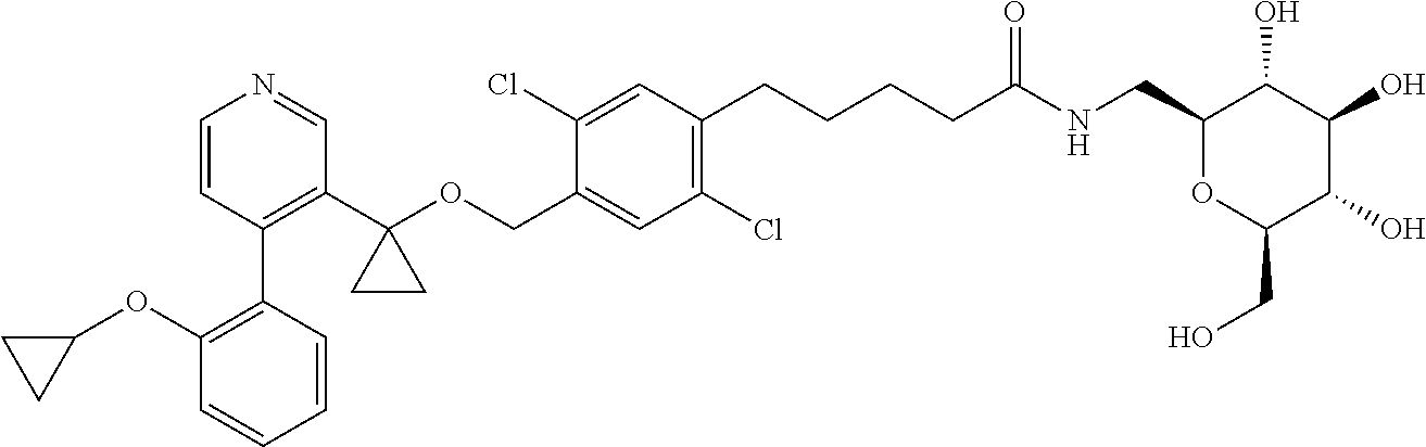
C1=CC(C2=C(OC3CC3)C=CC=C2)=C(C2(OCC3=CC(Cl)=C(CCCCC(NCC4OC(CO)C(O)C(O)C4O)=O)C=C3Cl)CC2)C=N1
